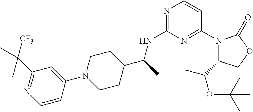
N1(C2=NC(NC(C3CCN(C4=CC(C(C)([CF3])C)=NC=C4)CC3)C)=NC=C2)C(C(OC(C)(C)C)C)COC1=O
